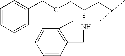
C1=CC=CC(COCC(CC(C)C)NCC2=C(C)C=CC=C2)=C1
